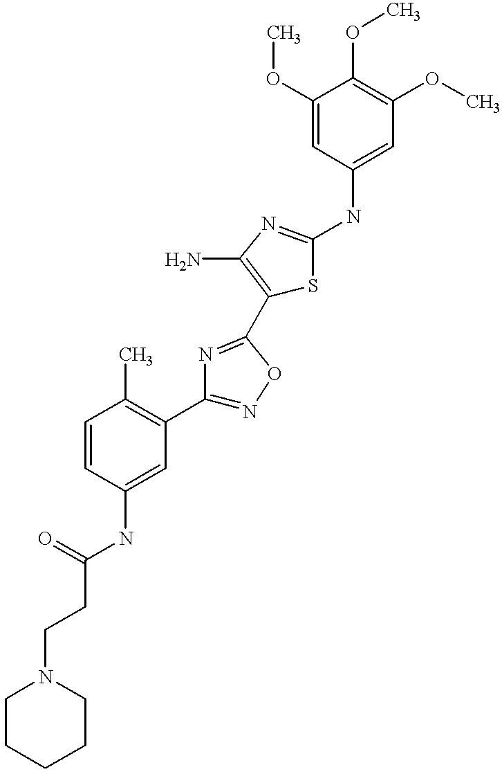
C(=O)(NC1=CC(C2=NOC(C3=C(N)N=C(NC4=CC(OC)=C(OC)C(OC)=C4)S3)=N2)=C(C)C=C1)CCN1CCCCC1
